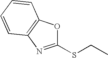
O1C(SCC)=NC2=C1C=CC=C2
